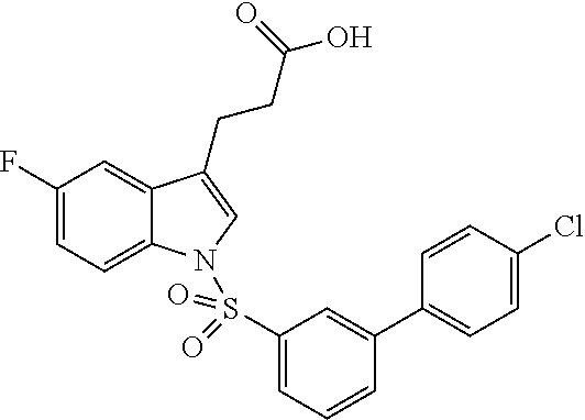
C1(F)=CC=C2C(=C1)C(CCC(O)=O)=CN2S(C1=CC=CC(C2=CC=C(Cl)C=C2)=C1)(=O)=O
